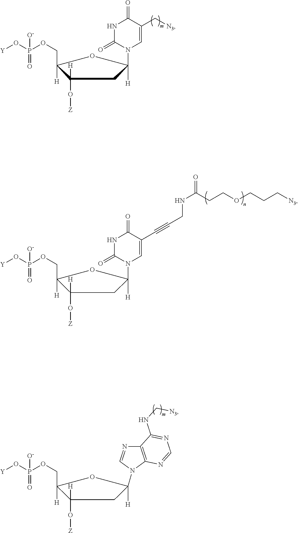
C1(O[Z])([H])C([H])(COP(O[Y])(=O)[O-])OC([H])(N2C=C(C[N3])C(=O)NC2=O)C1.C1(O[Z])([H])C([H])(COP(O[Y])(=O)[O-])OC([H])(N2C=C(C#CCNC(=O)CCOCCC[N3])C(=O)NC2=O)C1.C1(O[Z])([H])C([H])(COP(O[Y])(=O)[O-])OC([H])(N2C3=C(N=C2)C(NC[N3])=NC=N3)C1
